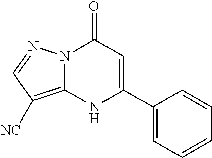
N12C(=C([NC])C=N1)NC(C1=CC=CC=C1)=CC2=O
